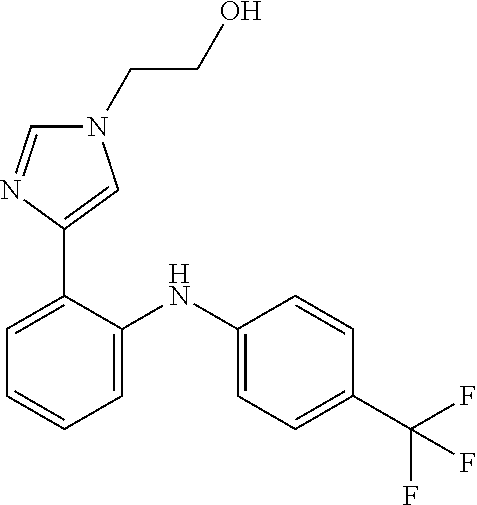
C1=CC(C(F)(F)F)=CC=C1NC1=CC=CC=C1C1=CN(CCO)C=N1
